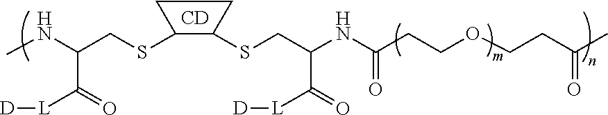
C(SC1C(SCC(NC(CCOCCC(C)=O)=O)C([L][D])=O)CC1)C(NC)C([L][D])=O.[CD]
